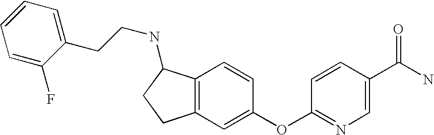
C1=CC(OC2=CC3=C(C=C2)C(NCCC2=CC=CC=C2F)CC3)=NC=C1C(N)=O
